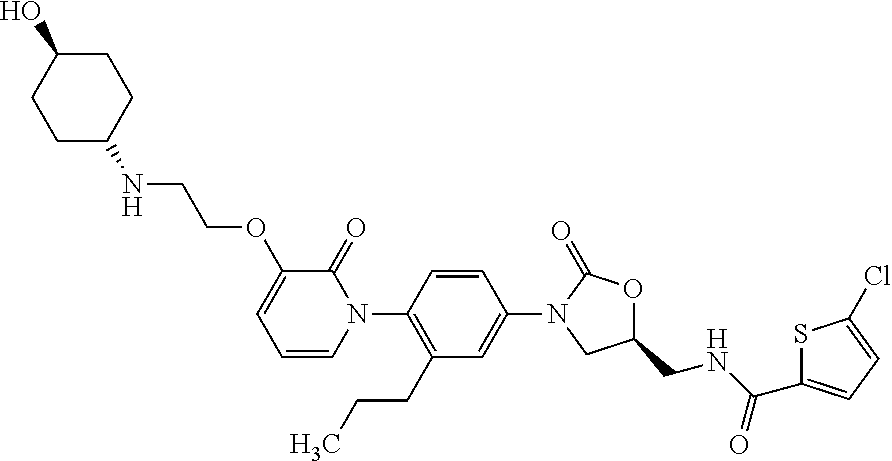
C1=CC(N2C(=O)C(OCCNC3CCC(O)CC3)=CC=C2)=C(CCC)C=C1N1CC(CNC(C2=CC=C(Cl)S2)=O)OC1=O
